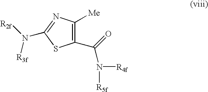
C1(C(=O)N([R5f])[R4f])=C([Me])N=C(N([R2f])[R3f])S1
